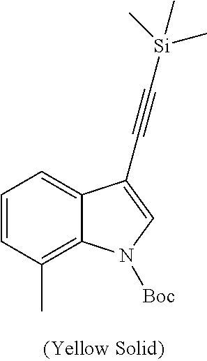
C1=CC(C)=C2C(=C1)C(C#C[Si](C)(C)C)=CN2[Boc]
